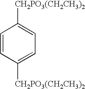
C1=CC([CH2PO3(CH2CH3)2])=CC=C1[CH2PO3(CH2CH3)2]
